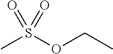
CS(OCC)(=O)=O
